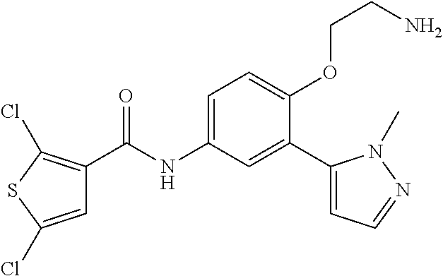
C1=C(Cl)SC(Cl)=C1C(=O)NC1=CC=C(OCCN)C(C2=CC=NN2C)=C1
